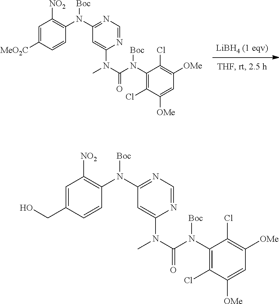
[LiBH4 (1 eqv)].C1=C([MeO2C])C=CC(N(C2=NC=NC(N(C(N(C3=C(Cl)C([OMe])=CC([OMe])=C3Cl)[Boc])=O)C)=C2)[Boc])=C1[NO2].C1=C(CO)C=CC(N(C2=NC=NC(N(C(N(C3=C(Cl)C([OMe])=CC([OMe])=C3Cl)[Boc])=O)C)=C2)[Boc])=C1[NO2]
